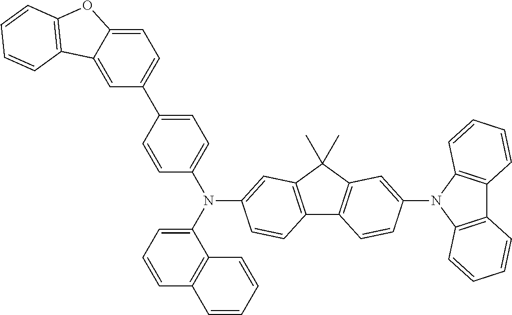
N(C1=CC=CC2=C1C=CC=C2)(C1=CC=C(C2=CC=C3C(=C2)C2=C(O3)C=CC=C2)C=C1)C1=CC2=C(C3=C(C2(C)C)C=C(N2C4=C(C5=C2C=CC=C5)C=CC=C4)C=C3)C=C1
